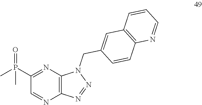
N1=NC2=C(N=C(P(C)(=O)C)C=N2)N1CC1=CC2=C(C=C1)N=CC=C2
